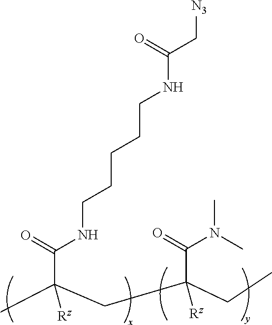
[N3]CC(NCCCCCNC(C(C)(CC(CC)(C(=O)N(C)C)[Rz])[Rz])=O)=O
